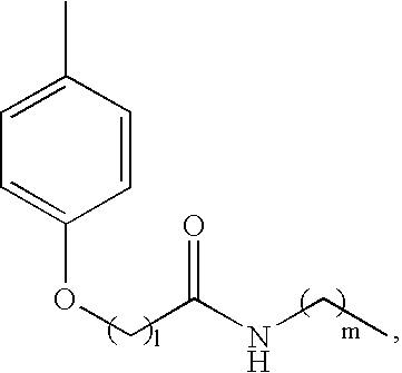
C1=CC(C)=CC=C1OCC(NCC)=O
